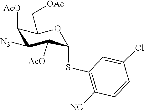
[N3]C1C([AcO])C(SC2=C([NC])C=CC(Cl)=C2)OC(C[OAc])C1[AcO]
